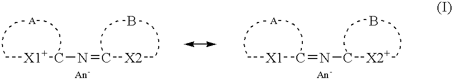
C[X1+]CN=C[X2]C.B.C[X1]C=NC[X2+]C.B
